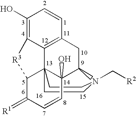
C1(O)=C2C3=C(C=C1)CC1C4(O)C35(CCN1(C[R2])CC5)C(C(=[R1])C=C4)[R3]2
